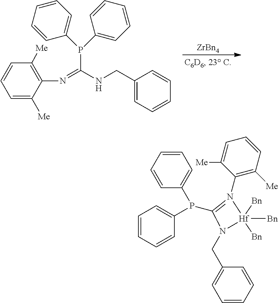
P(C1=CC=CC=C1)(C1=CC=CC=C1)C1=N(C2=C([Me])C=CC=C2[Me])[Hf]([Bn])([Bn])([Bn])N1CC1=CC=CC=C1.[ZrBn4].C1(N=C(NCC2=CC=CC=C2)P(C2=CC=CC=C2)C2=CC=CC=C2)=C([Me])C=CC=C1[Me]
